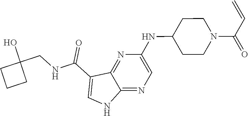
N(C1CCN(C(C=C)=O)CC1)C1=CN=C2C(=N1)C(C(=O)NCC1(O)CCC1)=CN2
